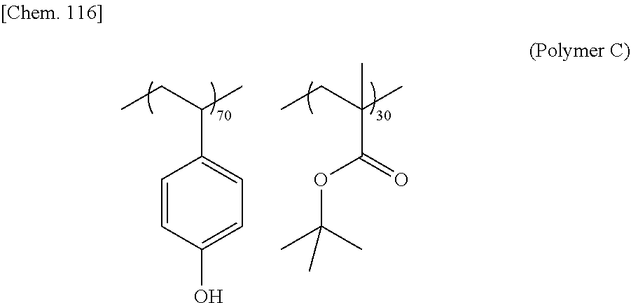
C1=CC(O)=CC=C1C(CC)C.C(C(CC)(C)C)(OC(C)(C)C)=O
